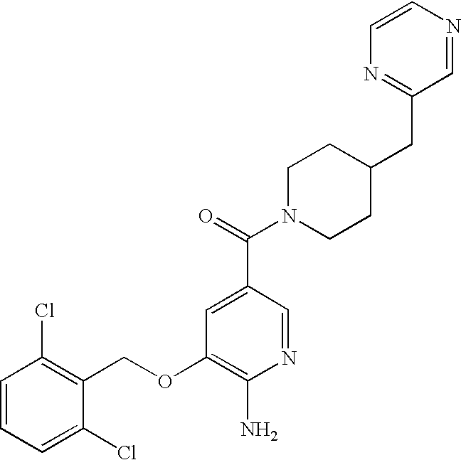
C1=CC=C(Cl)C(COC2=C(N)N=CC(C(=O)N3CCC(CC4=NC=CN=C4)CC3)=C2)=C1Cl
